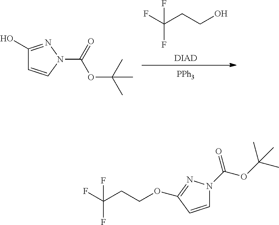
FC(CCO)(F)F.[DIAD].[PPh3].C1=CN(C(=O)OC(C)(C)C)N=C1O.FC(CCOC1=NN(C(OC(C)(C)C)=O)C=C1)(F)F
